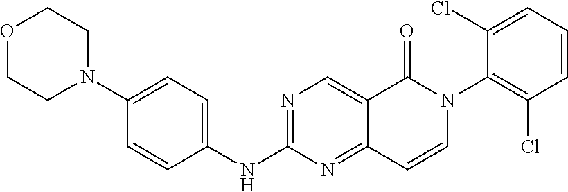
O1CCN(C2=CC=C(NC3=NC=C4C(=N3)C=CN(C3=C(Cl)C=CC=C3Cl)C4=O)C=C2)CC1
